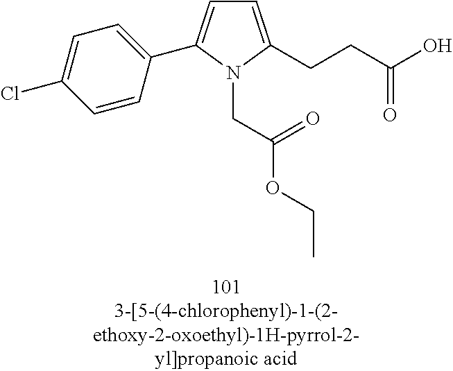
C1=C(CCC(O)=O)N(CC(OCC)=O)C(C2=CC=C(Cl)C=C2)=C1
